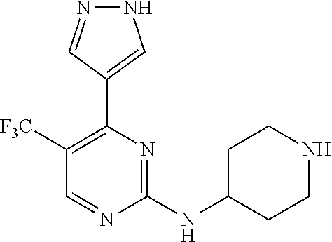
N1=CC([F3C])=C(C2=CNN=C2)N=C1NC1CCNCC1
